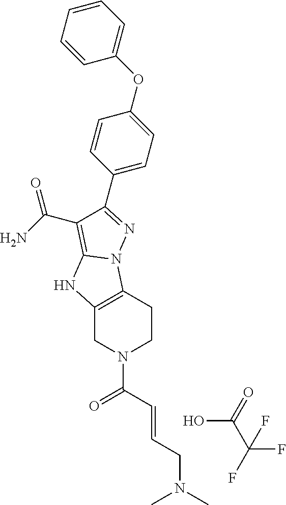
OC(C(F)(F)F)=O.C1CC2=C(CN1C(=O)C=CCN(C)C)NC1=C(C(N)=O)C(C3=CC=C(OC4=CC=CC=C4)C=C3)=NN21
